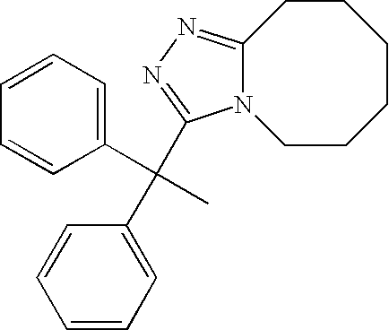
C1=CC=C(C(C)(C2=CC=CC=C2)C2=NN=C3N2CCCCCC3)C=C1
